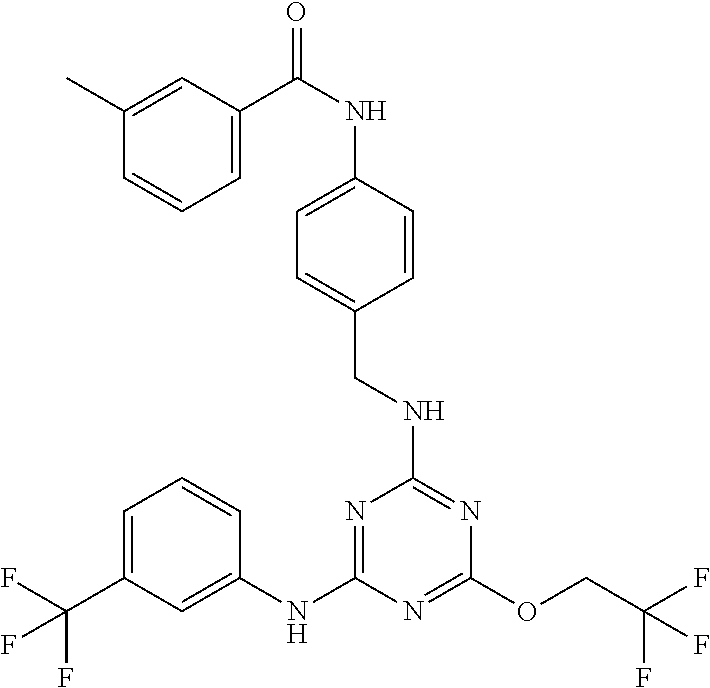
C1=C(C(F)(F)F)C=C(NC2=NC(NCC3=CC=C(NC(C4=CC=CC(C)=C4)=O)C=C3)=NC(OCC(F)(F)F)=N2)C=C1
